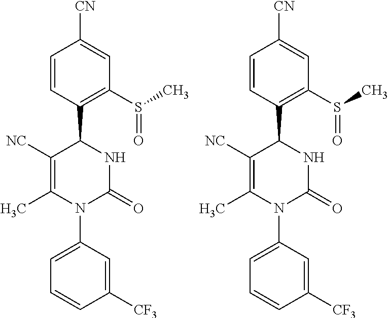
C1=CC(C2C([NC])=C(C)N(C3=CC=CC([CF3])=C3)C(=O)N2)=C(S(C)=O)C=C1[CN].C1=CC(C2C([NC])=C(C)N(C3=CC=CC([CF3])=C3)C(=O)N2)=C(S(C)=O)C=C1[CN]
